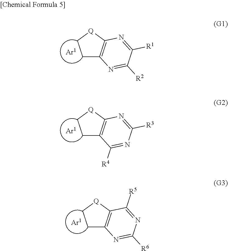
C1C2=C([Q]C1)N=C([R1])C([R2])=N2.C1C2=C([Q]C1)N=C([R3])N=C2[R4].C1C2=C([Q]C1)C([R5])=NC([R6])=N2
